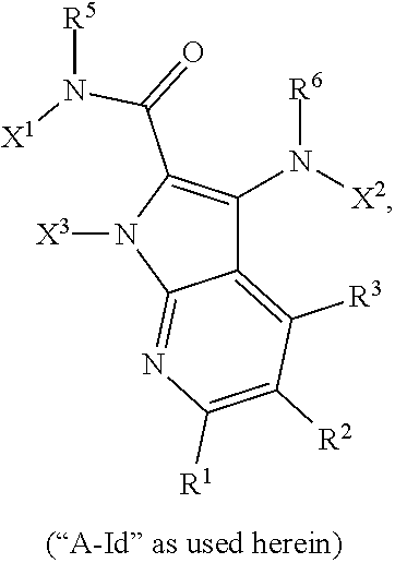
C12=C([R3])C([R2])=C([R1])N=C1N([X3])C(C(=O)N([R5])[X1])=C2N([X2])[R6]
